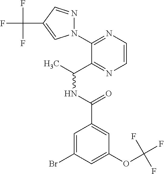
C1(N2N=CC(C(F)(F)F)=C2)=NC=CN=C1C(C)NC(=O)C1=CC(OC(F)(F)F)=CC(Br)=C1
